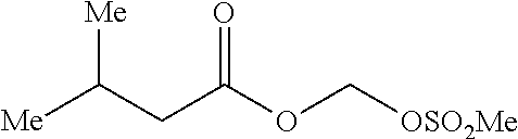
[Me]C(CC(OC[OSO2Me])=O)[Me]
